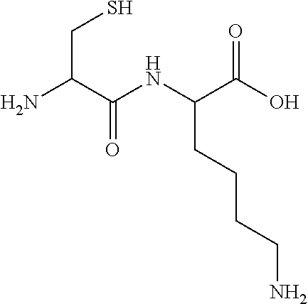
C(CC(NC(C(N)CS)=O)C(O)=O)CCN
